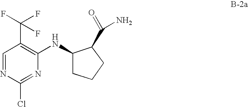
C1=NC(Cl)=NC(NC2CCCC2C(=O)N)=C1C(F)(F)F
